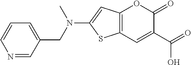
C12=C(C=C(C(=O)O)C(=O)O1)SC(N(CC1=CC=CN=C1)C)=C2
